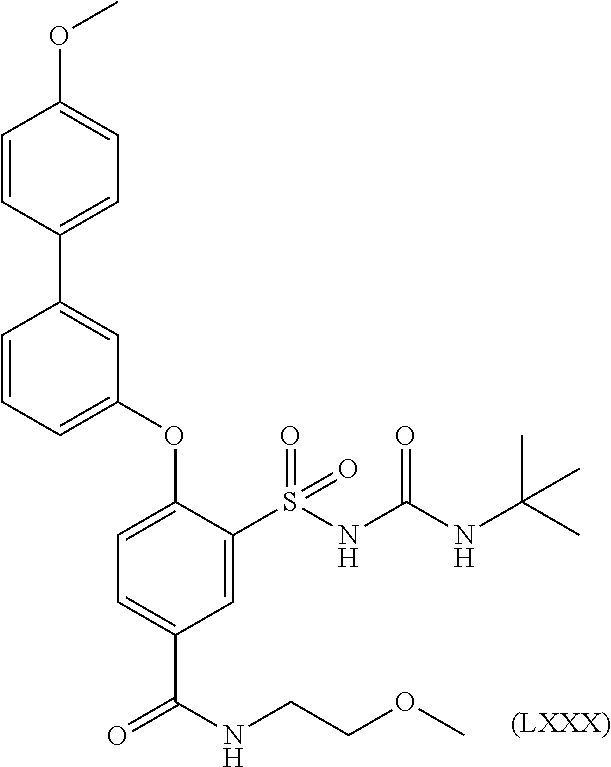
C1(OC)=CC=C(C2=CC(OC3=CC=C(C(=O)NCCOC)C=C3S(NC(NC(C)(C)C)=O)(=O)=O)=CC=C2)C=C1.[(LXXX)]
